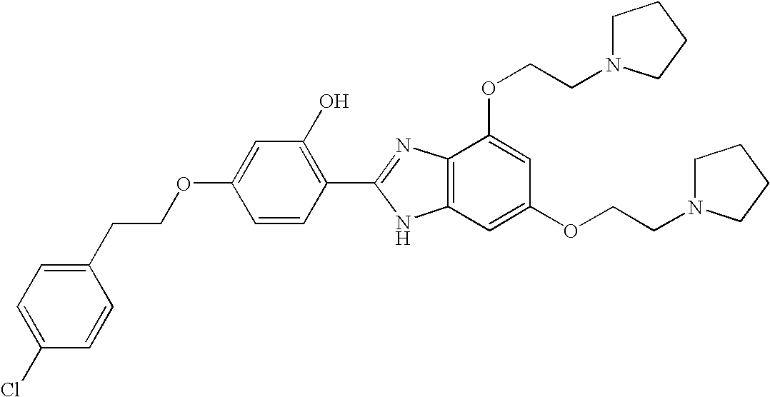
O(C1=CC(O)=C(C2=NC3=C(N2)C=C(OCCN2CCCC2)C=C3OCCN2CCCC2)C=C1)CCC1=CC=C(Cl)C=C1
